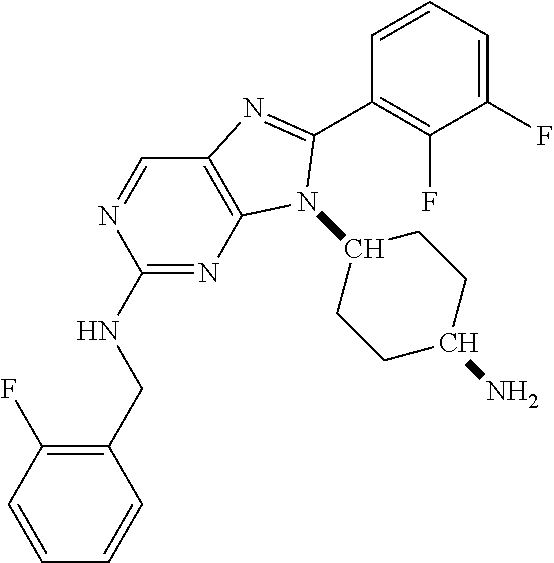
C1(CNC2=NC3=C(C=N2)N=C(C2=C(F)C(F)=CC=C2)N3C2CCC(N)CC2)=C(F)C=CC=C1
